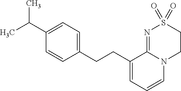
C(C1=CC=C(C(C)C)C=C1)CC1=CC=CN2C1=NS(=O)(=O)CC2
